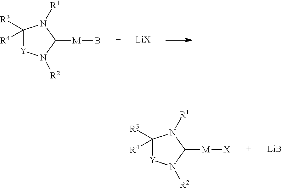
C1([R3])([R4])[Y]N([R2])C([M]B)N1[R1].[LiX].C1([R3])([R4])[Y]N([R2])C([M][X])N1[R1].[LiB]
